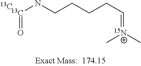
[13C](NCCCCC=[15N+](C)C)=O.[13C]
